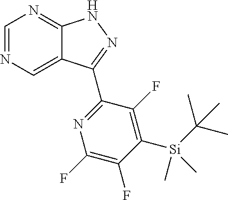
C1=NC=C2C(=N1)NN=C2C1=NC(F)=C(F)C([Si](C)(C(C)(C)C)C)=C1F
